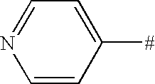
N1=CC=C([#])C=C1
